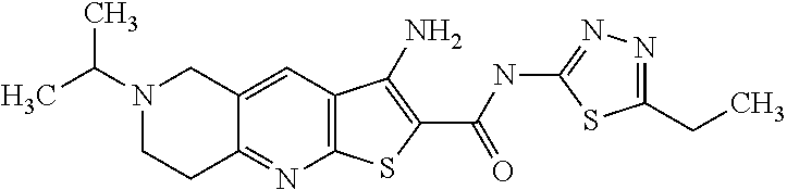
N1(C(C)C)CCC2=NC3=C(C=C2C1)C(N)=C(C(NC1=NN=C(CC)S1)=O)S3
